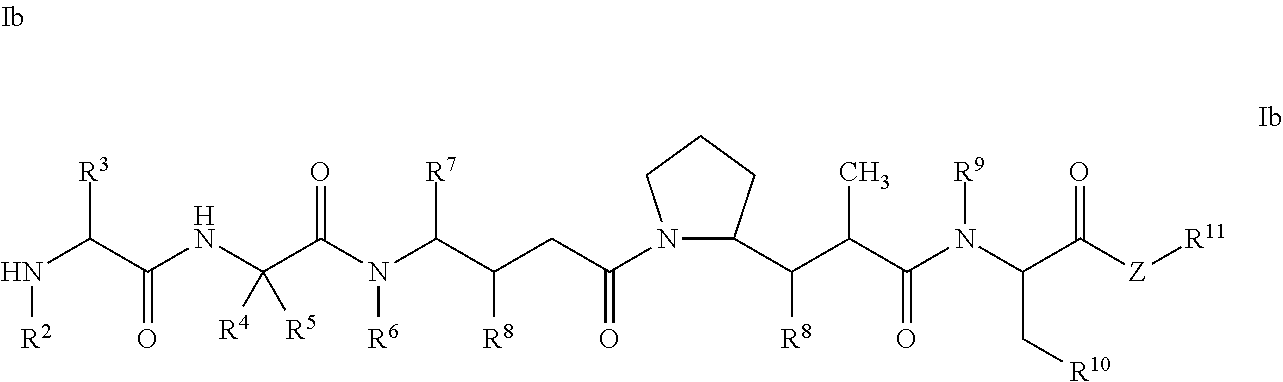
N(C(C(NC(C(N(C(C(CC(N1C(C(C(C(N(C(C([Z][R11])=O)C[R10])[R9])=O)C)[R8])CCC1)=O)[R8])[R7])[R6])=O)([R4])[R5])=O)[R3])[R2]
